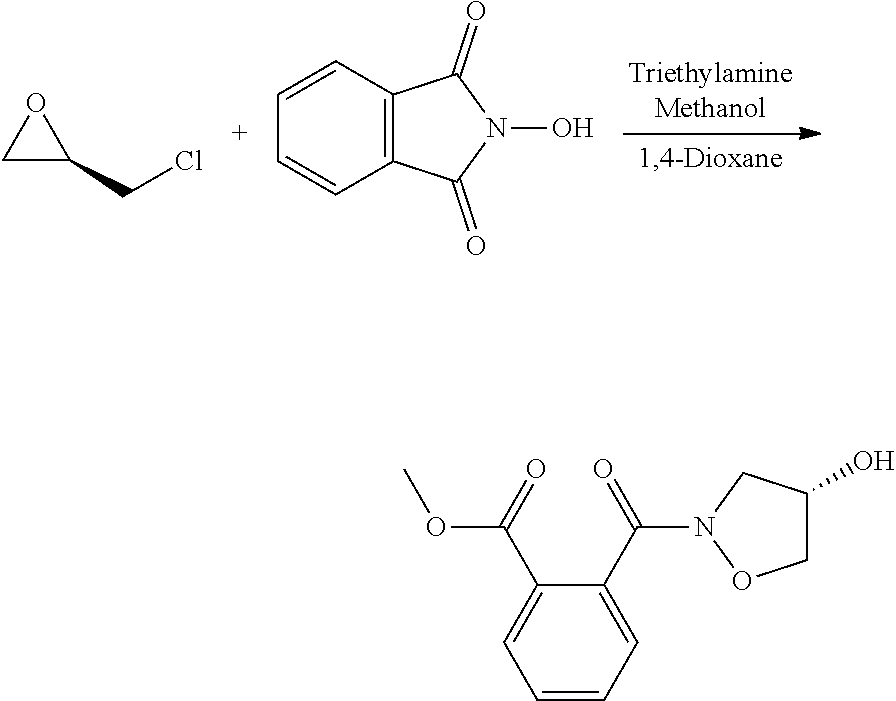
O1CC1CCl.C1=CC2=C(C=C1)C(=O)N(O)C2=O.OC1CON(C(C2=CC=CC=C2C(=O)OC)=O)C1
